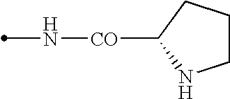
N(C)[CO]C1CCCN1
